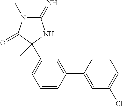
C1(=N)N(C)C(=O)C(C)(C2=CC=CC(C3=CC(Cl)=CC=C3)=C2)N1
